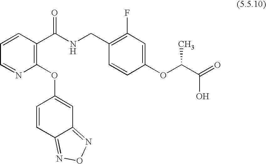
C1=NC(OC2=CC3=NON=C3C=C2)=C(C(NCC2=C(F)C=C(OC(C(=O)O)C)C=C2)=O)C=C1
